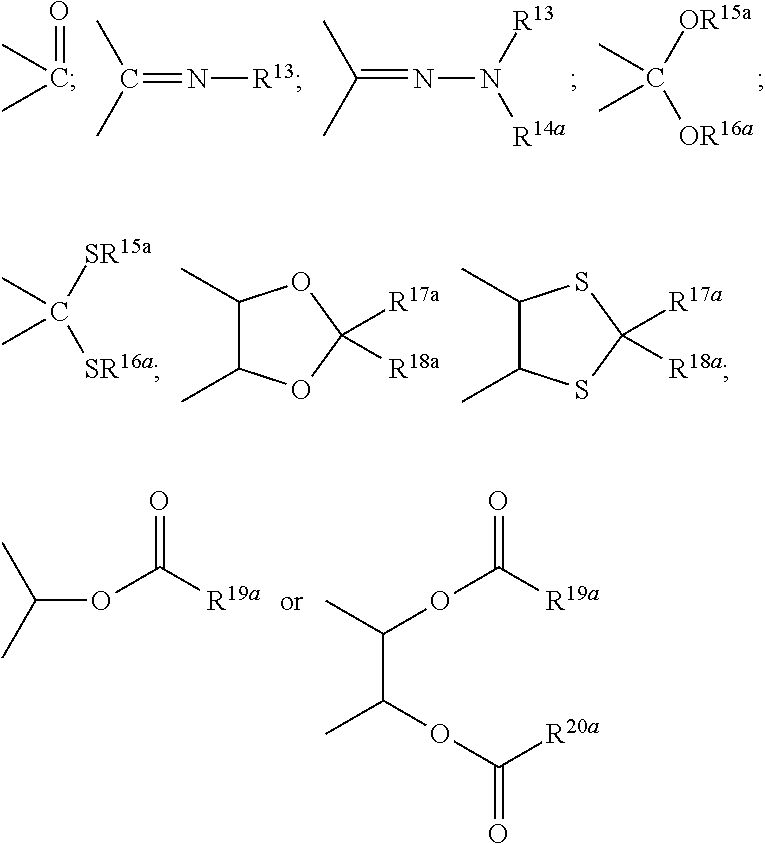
O=C(C)C.C(=N[R13])(C)C.C(=NN([R13])[R14a])(C)C.C([OR15a])([OR16a])(C)C.C([SR15a])([SR16a])(C)C.C1(C)C(C)OC([R17a])([R18a])O1.C1(C)C(C)SC([R17a])([R18a])S1.O=C(OC(C)C)[R19a].C(C(C)OC([R20a])=O)(OC(=O)[R19a])C
